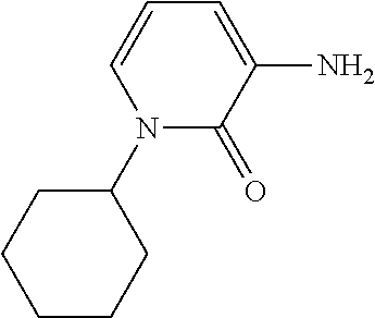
C1CCC(N2C(=O)C(N)=CC=C2)CC1
